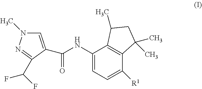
C1(NC(=O)C2=CN(C)N=C2C(F)F)=CC=C([R1])C2=C1C(C)CC2(C)C
